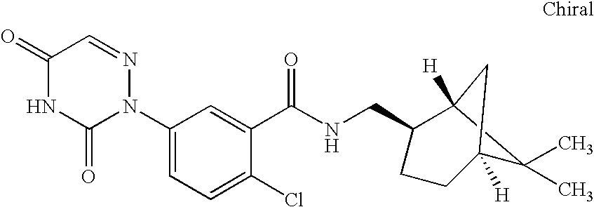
C1(=O)NC(=O)N(C2=CC=C(Cl)C(C(=O)NCC3CCC4([H])C(C)(C)C3([H])C4)=C2)N=C1
